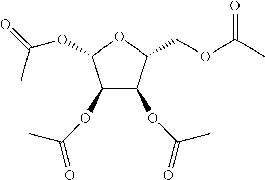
C1(OC(C)=O)C(OC(C)=O)C(COC(C)=O)OC1OC(=O)C
